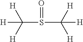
[H]C([H])([H])S(C([H])([H])[H])=O
